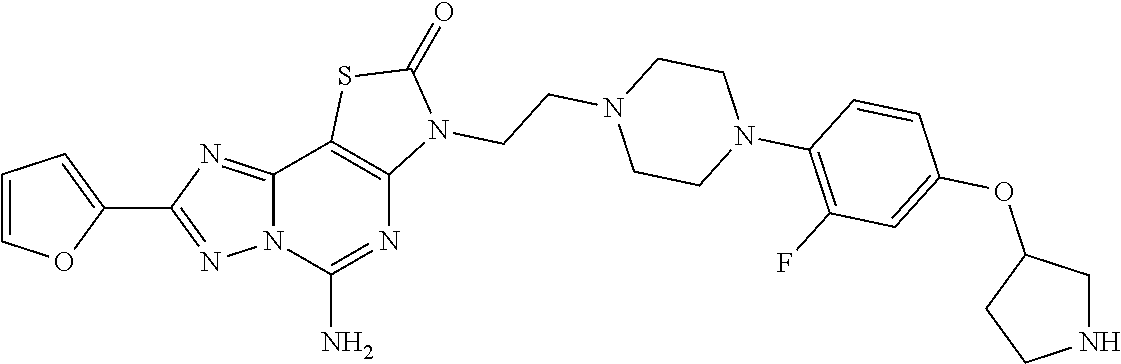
C12=NC(C3=CC=CO3)=NN1C(N)=NC1=C2SC(=O)N1CCN1CCN(C2=C(F)C=C(OC3CCNC3)C=C2)CC1
